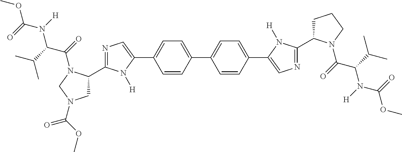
C1=CC(C2=CC=C(C3=CN=C(C4CCCN4C(=O)C(C(C)C)N(C(OC)=O)[H])N3[H])C=C2)=CC=C1C1=CN=C(C2CN(C(OC)=O)CN2C(=O)C(C(C)C)N(C(OC)=O)[H])N1[H]
